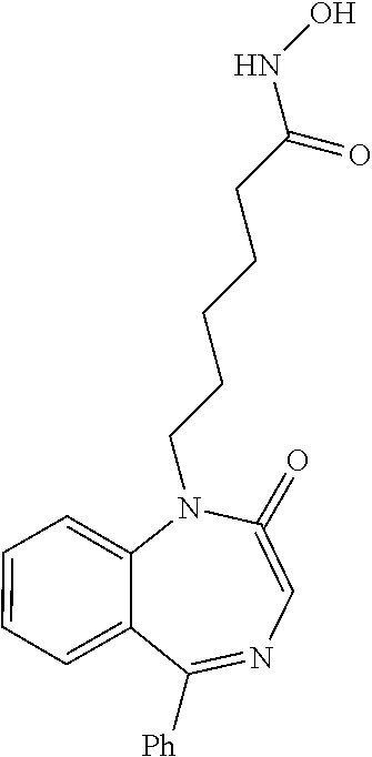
C1(=O)=CN=C([Ph])C2=CC=CC=C2N1CCCCCC(=O)NO
